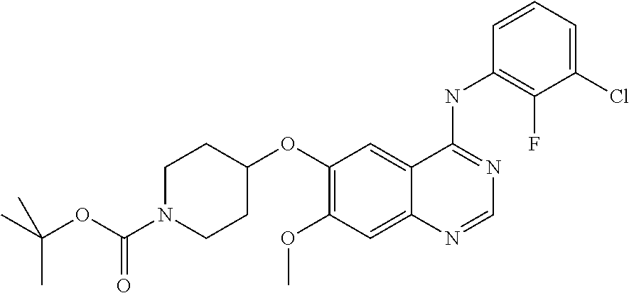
C12=CC(OC3CCN(C(OC(C)(C)C)=O)CC3)=C(OC)C=C1N=CN=C2NC1=C(F)C(Cl)=CC=C1
